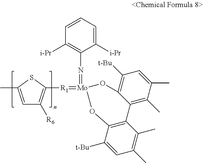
C1=C(C)SC([R1]=[Mo]2(=NC3=C([i-Pr])C=CC=C3[i-Pr])OC3=C(C4=C(C)C(C)=CC([t-Bu])=C4O2)C(C)=C(C)C=C3[t-Bu])=C1[R6]
